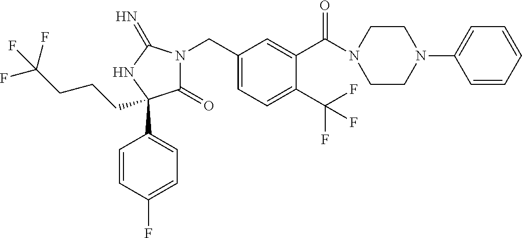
C1(=O)N(CC2=CC=C(C(F)(F)F)C(C(=O)N3CCN(C4=CC=CC=C4)CC3)=C2)C(=N)NC1(C1=CC=C(F)C=C1)CCCC(F)(F)F
